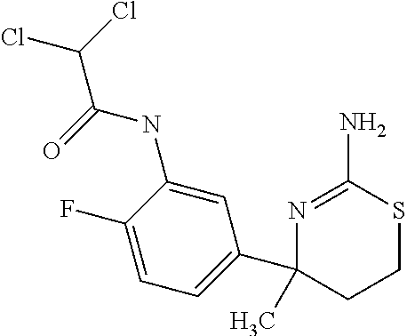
CC1(C2=CC=C(F)C(NC(=O)C(Cl)Cl)=C2)N=C(N)SCC1
